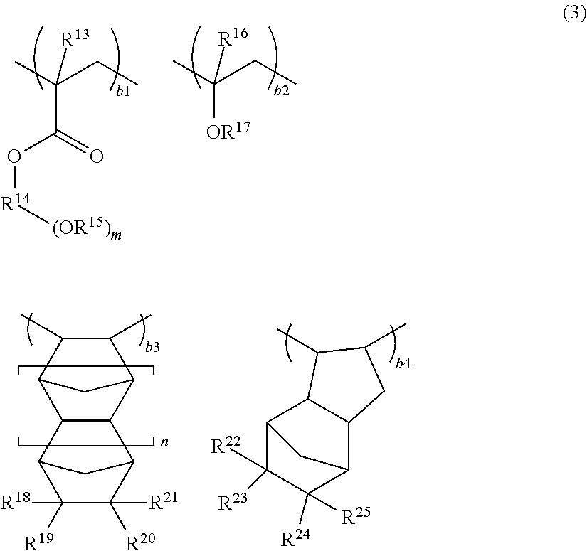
C(C(=O)O[R14][(OR15)m])(C)(CC)[R13].C([OR17])(C)(CC)[R16].C1(C)C(C)C2C3C(C1C2)C1C([R20])([R21])C([R19])([R18])C3C1.C12C([R22])([R23])C([R25])([R24])C(C3C1C(C)C(C)C3)C2
